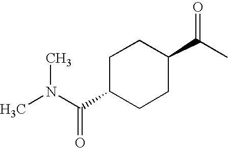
C1C(C(N(C)C)=O)CCC(C(C)=O)C1
